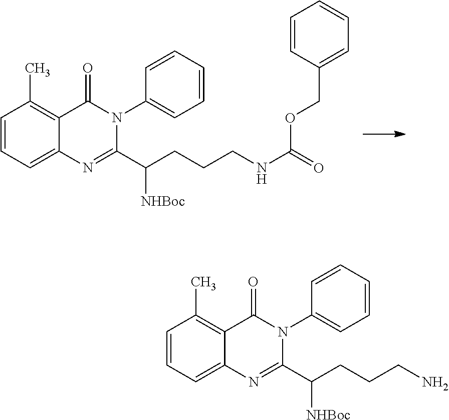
C1=CC=C2C(=C1C)C(=O)N(C1=CC=CC=C1)C(C(CCCNC(OCC1=CC=CC=C1)=O)[NHBoc])=N2.C1=CC=C2C(=C1C)C(=O)N(C1=CC=CC=C1)C(C(CCCN)[NHBoc])=N2
